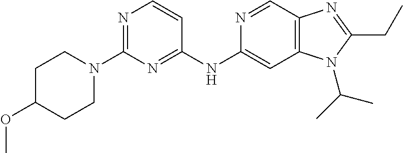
C1C(OC)CCN(C2=NC=CC(NC3=CC4=C(C=N3)N=C(CC)N4C(C)C)=N2)C1
